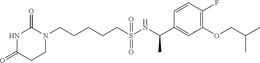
C(CCCS(NC(C1=CC(OCC(C)C)=C(F)C=C1)C)(=O)=O)CN1C(=O)NC(=O)CC1
